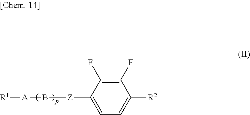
[R1][A]B[Z]C1=CC=C([R2])C(F)=C1F
